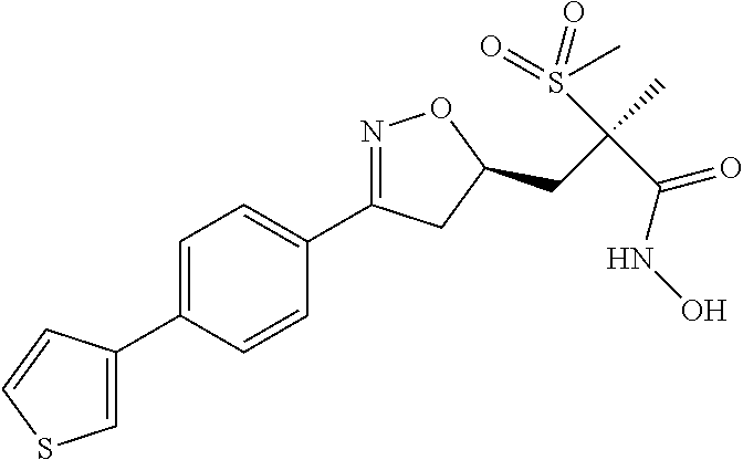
C1=C(C2=CSC=C2)C=CC(C2=NOC(CC(C)(S(=O)(C)=O)C(NO)=O)C2)=C1
